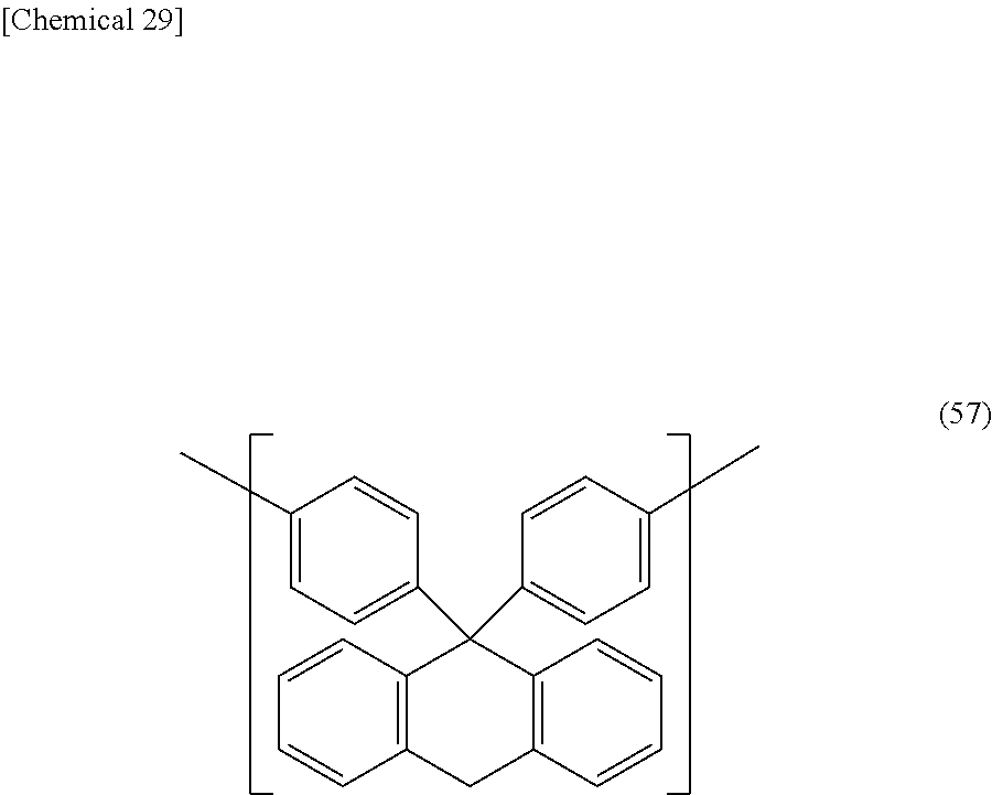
C1=C(C)C=CC(C2(C3=CC=C(C)C=C3)C3=C(CC4=C2C=CC=C4)C=CC=C3)=C1
